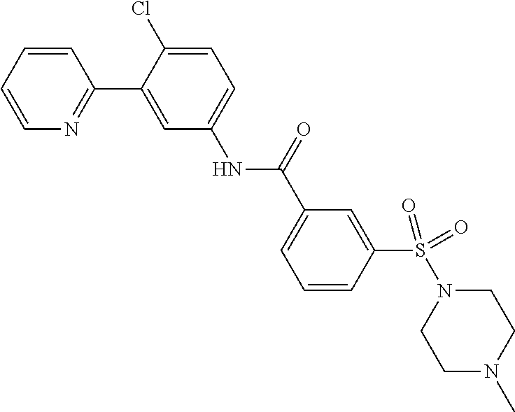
C1=CC=CN=C1C1=CC(NC(C2=CC=CC(S(=O)(N3CCN(C)CC3)=O)=C2)=O)=CC=C1Cl
